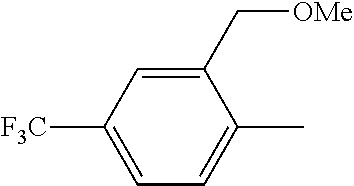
C1=C([F3C])C=C(C[OMe])C(C)=C1
